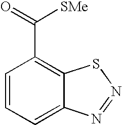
C1=CC=C2C(=C1C([SMe])=O)SN=N2
